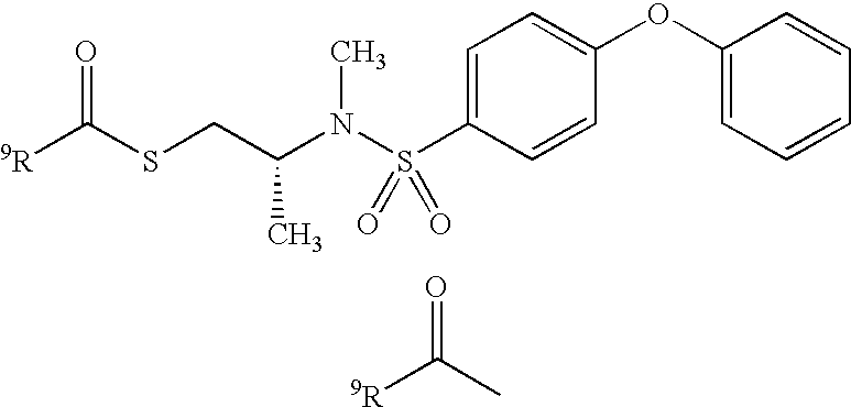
[9R]C(SCC(N(S(C1=CC=C(OC2=CC=CC=C2)C=C1)(=O)=O)C)C)=O.[9R]C(C)=O
